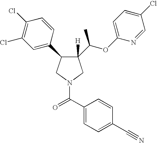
C1([H])(C(OC2=CC=C(Cl)C=N2)C)C(C2=CC(Cl)=C(Cl)C=C2)CN(C(C2=CC=C(C#N)C=C2)=O)C1
